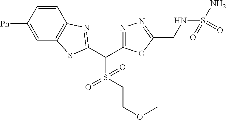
[Ph]C1=CC2=C(C=C1)N=C(C(S(=O)(CCOC)=O)C1=NN=C(CNS(N)(=O)=O)O1)S2
